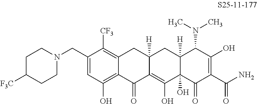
C1(CN2CCC([F3C])CC2)=CC(O)=C2C(=C1[CF3])CC1([H])C(=C(O)C3(O)C([H])(C1)C(N(C)C)C(O)=C(C(N)=O)C3=O)C2=O
